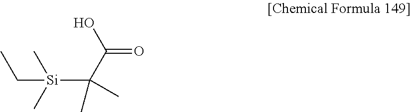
OC(C([Si](CC)(C)C)(C)C)=O
